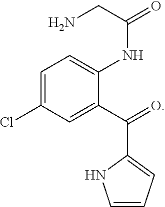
C1=C(Cl)C=C(C(=O)C2=CC=CN2)C(NC(=O)CN)=C1
